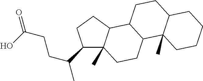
C12(C)C(CCC1C(CCC(O)=O)C)C1C(CC2)C2(C)C(CC1)CCCC2
